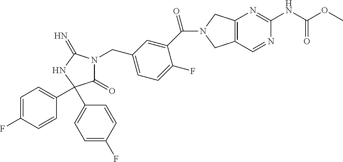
C1(=O)N(CC2=CC=C(F)C(C(=O)N3CC4=C(C3)N=C(NC(OC)=O)N=C4)=C2)C(=N)NC1(C1=CC=C(F)C=C1)C1=CC=C(F)C=C1
